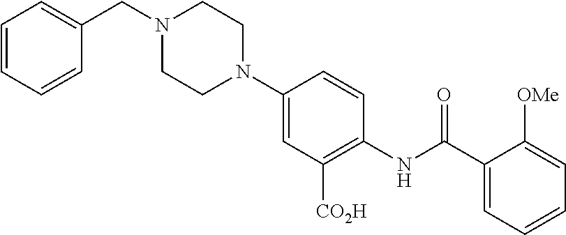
C1CN(CC2=CC=CC=C2)CCN1C1=CC([CO2H])=C(NC(C2=CC=CC=C2[OMe])=O)C=C1
